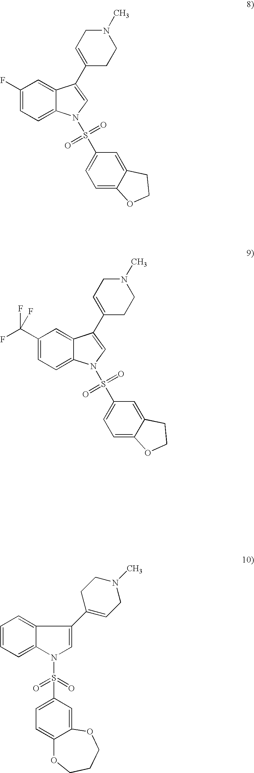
C1(C2=CN(S(C3=CC=C4C(=C3)CCO4)(=O)=O)C3=CC=C(F)C=C32)=CCN(C)CC1.C1(C2=CN(S(C3=CC=C4C(=C3)CCO4)(=O)=O)C3=CC=C(C(F)(F)F)C=C32)=CCN(C)CC1.C1=CC=C2C(=C1)C(C1=CCN(C)CC1)=CN2S(=O)(=O)C1=CC=C2C(=C1)OCCCO2
